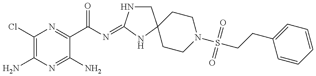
C1(Cl)=C(N)N=C(N)C(C(N=C2NCC3(N2)CCN(S(=O)(=O)CCC2=CC=CC=C2)CC3)=O)=N1
